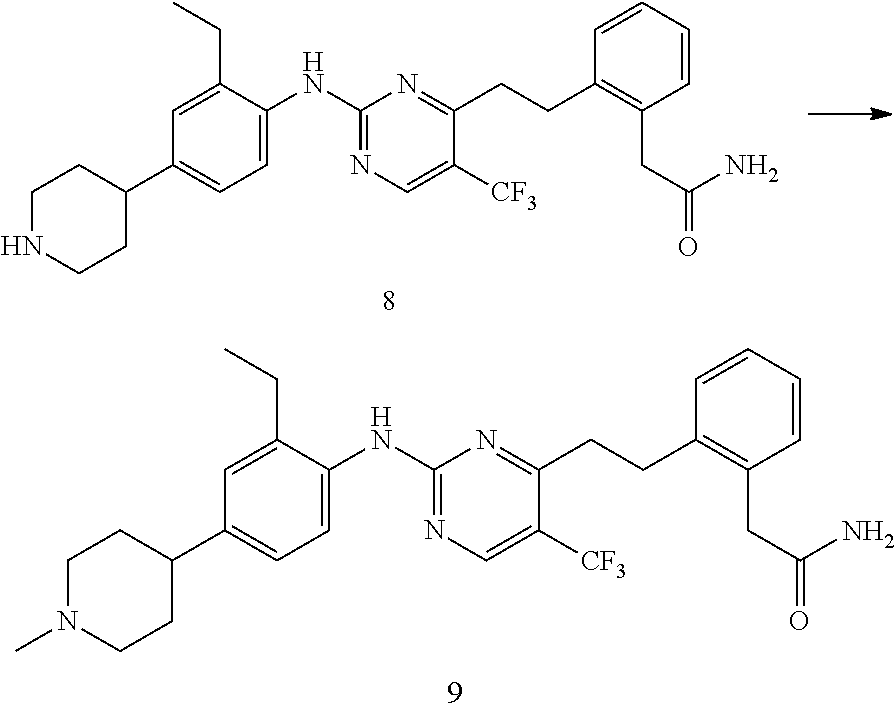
C1CC(C2=CC=C(NC3=NC=C([CF3])C(CCC4=C(CC(N)=O)C=CC=C4)=N3)C(CC)=C2)CCN1C.C1NCCC(C2=CC=C(NC3=NC=C([CF3])C(CCC4=C(CC(N)=O)C=CC=C4)=N3)C(CC)=C2)C1
